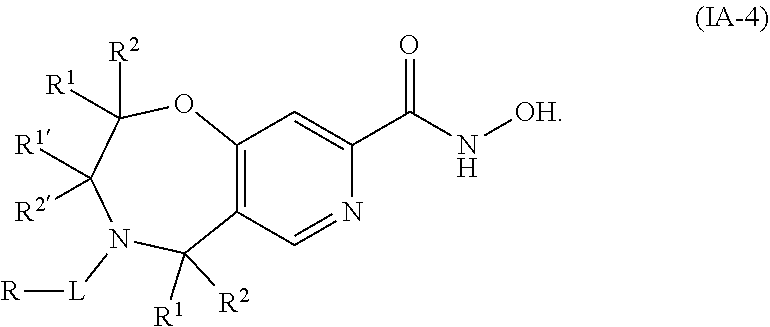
N([OH])C(C1=CC2=C(C([R1])([R2])N([L][R])C([R1])([R2])C([R2])([R1])O2)C=N1)=O
